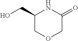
C1(CO)COCC(=O)N1
